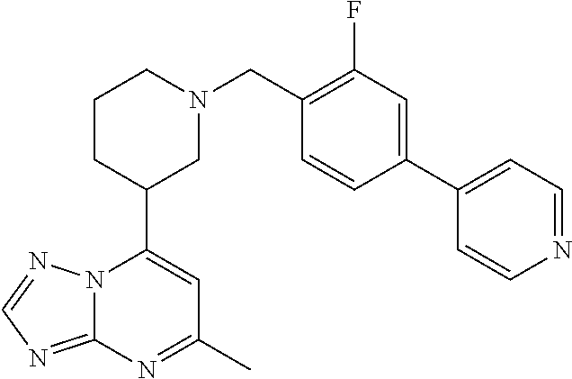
N12C(=NC=N1)N=C(C)C=C2C1CN(CC2=C(F)C=C(C3=CC=NC=C3)C=C2)CCC1
